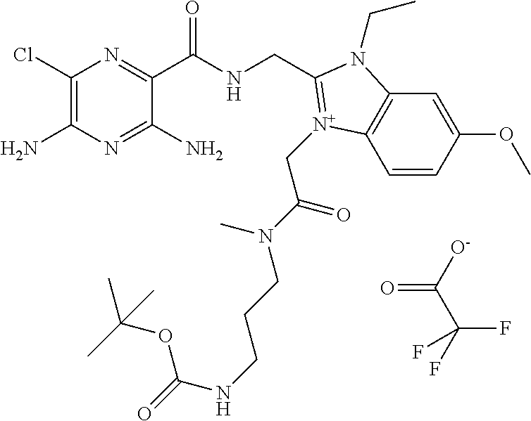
C1(Cl)=C(N)N=C(N)C(C(NCC2=[N+](CC(=O)N(C)CCCNC(OC(C)(C)C)=O)C3=C(C=C(OC)C=C3)N2CC)=O)=N1.[O-]C(C(F)(F)F)=O
